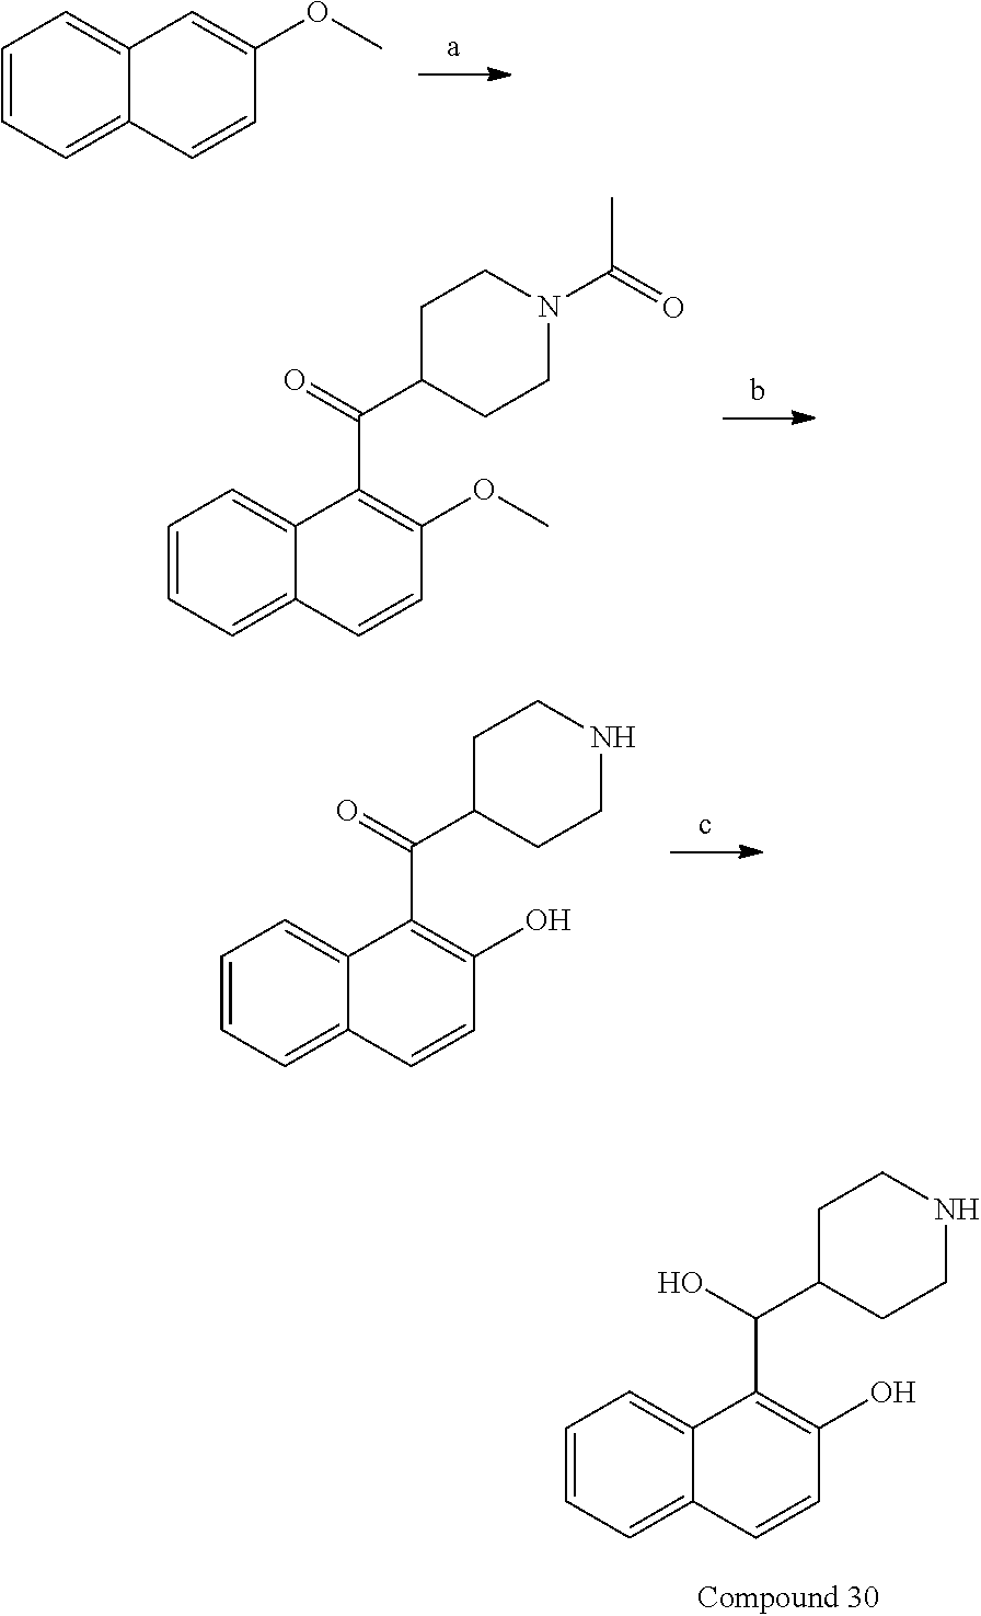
C1=CC=C2C(=C1)C=C(OC)C=C2.C1=CC=C2C(=C1)C(C(=O)C1CCN(C(C)=O)CC1)=C(OC)C=C2.C1=CC=C2C(=C1)C(C(=O)C1CCNCC1)=C(O)C=C2.C1=CC=C2C(=C1)C(C(O)C1CCNCC1)=C(O)C=C2
